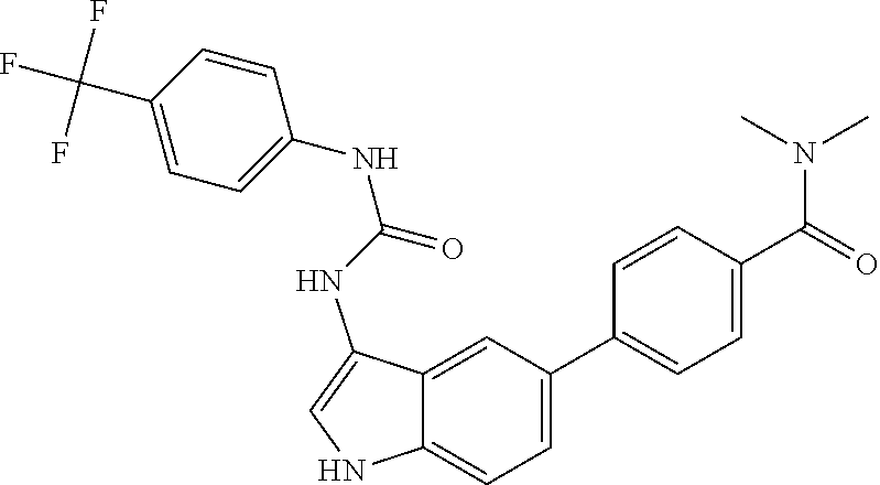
N(C1=CC=C(C(F)(F)F)C=C1)C(NC1=CNC2=CC=C(C3=CC=C(C(N(C)C)=O)C=C3)C=C12)=O
